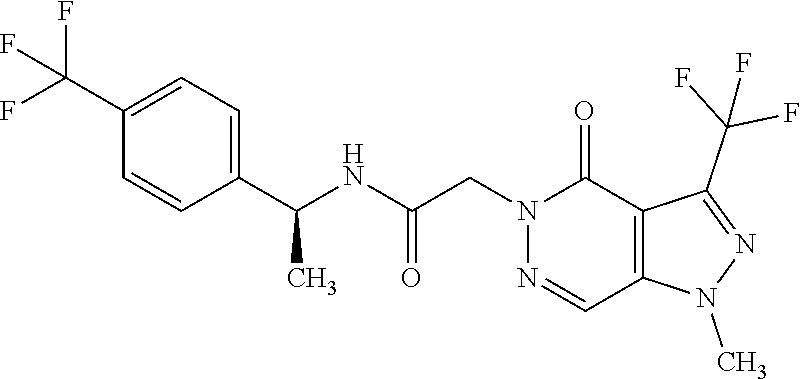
C1(C(F)(F)F)=CC=C(C(NC(CN2N=CC3=C(C2=O)C(C(F)(F)F)=NN3C)=O)C)C=C1
